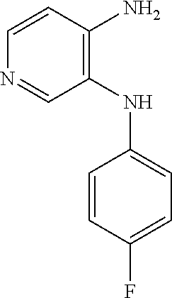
C1=CC(F)=CC=C1NC1=C(N)C=CN=C1
